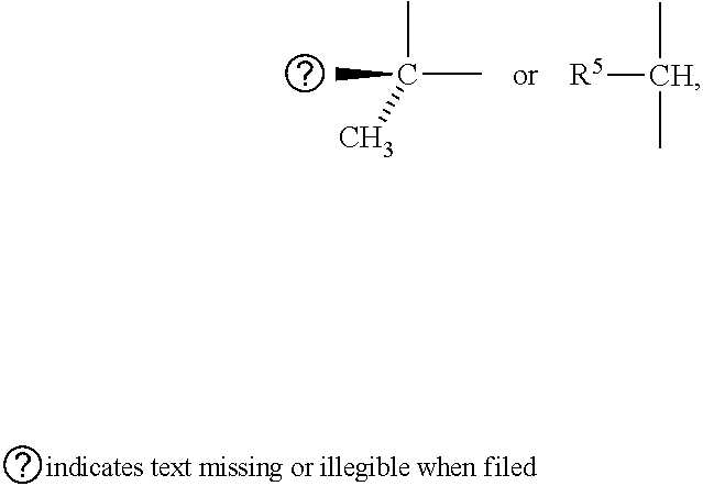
CC(C)(C)C.[R5]C(C)C
